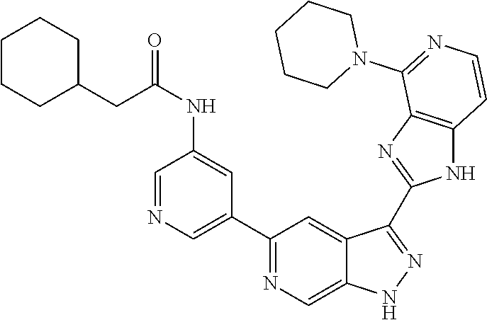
C1(C2=NC=C3C(=C2)C(C2=NC4=C(N2)C=CN=C4N2CCCCC2)=NN3)=CN=CC(NC(CC2CCCCC2)=O)=C1
